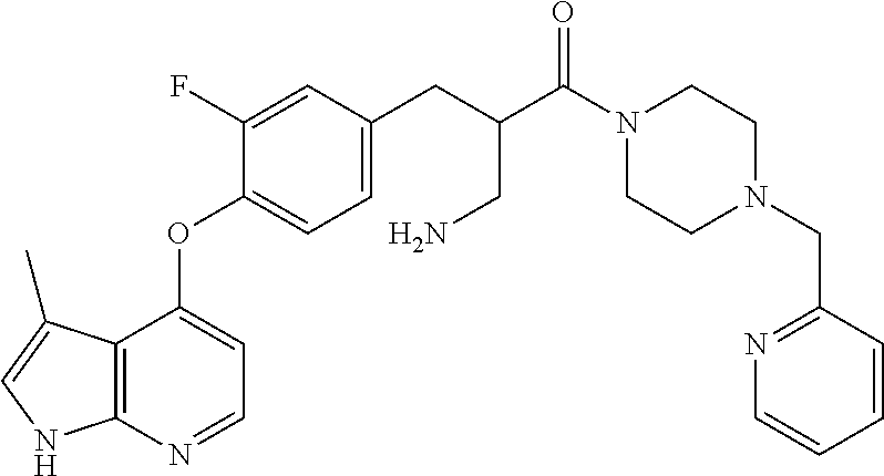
C12=C(N=CC=C1OC1=CC=C(CC(CN)C(=O)N3CCN(CC4=NC=CC=C4)CC3)C=C1F)NC=C2C
